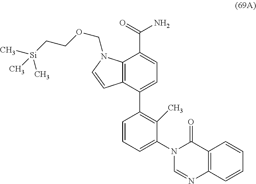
C12=C(C(C3=C(C)C(N4C=NC5=C(C4=O)C=CC=C5)=CC=C3)=CC=C1C(=O)N)C=CN2COCC[Si](C)(C)C
